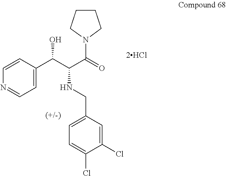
C1=CC(C(C(C(=O)N2CCCC2)NCC2=CC=C(Cl)C(Cl)=C2)O)=CC=N1.[2HCl]
